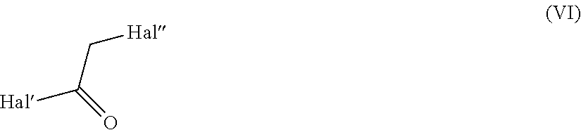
[Hal]C(=O)C[Hal]
